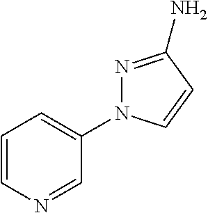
C1=CN=CC(N2N=C(N)C=C2)=C1
